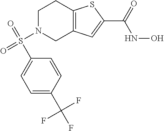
C1N(S(=O)(C2=CC=C(C(F)(F)F)C=C2)=O)CC2=C(C1)SC(C(=O)NO)=C2
